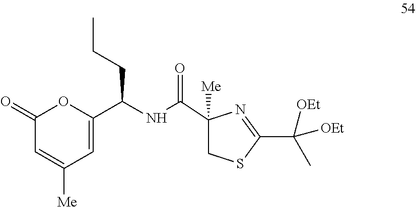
C1(C(C)([OEt])[OEt])=NC([Me])(C(NC(C2=CC([Me])=CC(=O)O2)CCC)=O)CS1
